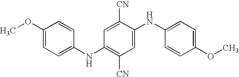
C1=C(OC)C=CC(NC2=C([CN])C=C(NC3=CC=C(OC)C=C3)C([CN])=C2)=C1
